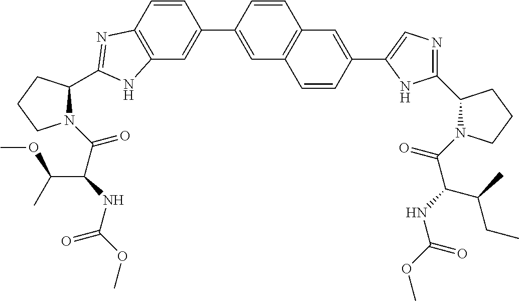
C1(C2=CC3=C(C=C2)N=C(C2N(C(C(NC(OC)=O)C(C)OC)=O)CCC2)N3)=CC2=C(C=C1)C=C(C1=CN=C(C3N(C(C(NC(OC)=O)C(C)CC)=O)CCC3)N1)C=C2
